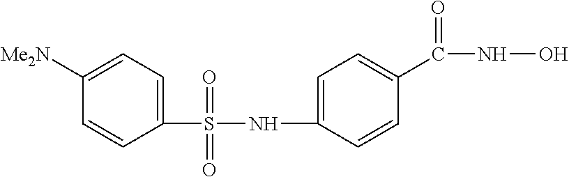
C1(S(NC2=CC=C(C(NO)=O)C=C2)(=O)=O)=CC=C([Me2N])C=C1
